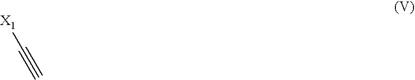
C#C[X1]
